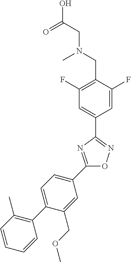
C1(C2=CC=C(C3=C(C)C=CC=C3)C(COC)=C2)=NC(C2=CC(F)=C(CN(C)CC(O)=O)C(F)=C2)=NO1
